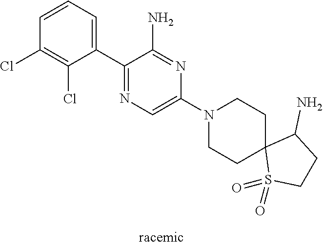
C1=CC=C(C2=NC=C(N3CCC4(CC3)S(=O)(=O)CCC4N)N=C2N)C(Cl)=C1Cl
